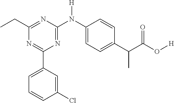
C1(C2=CC=CC(Cl)=C2)=NC(CC)=NC(N(C2=CC=C(C(C(O[H])=O)C)C=C2)[H])=N1
